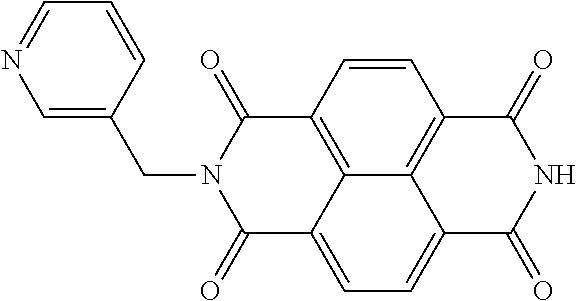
C1=C(CN2C(=O)C3=C4C(=CC=C5C4=C(C=C3)C(=O)NC5=O)C2=O)C=CC=N1
